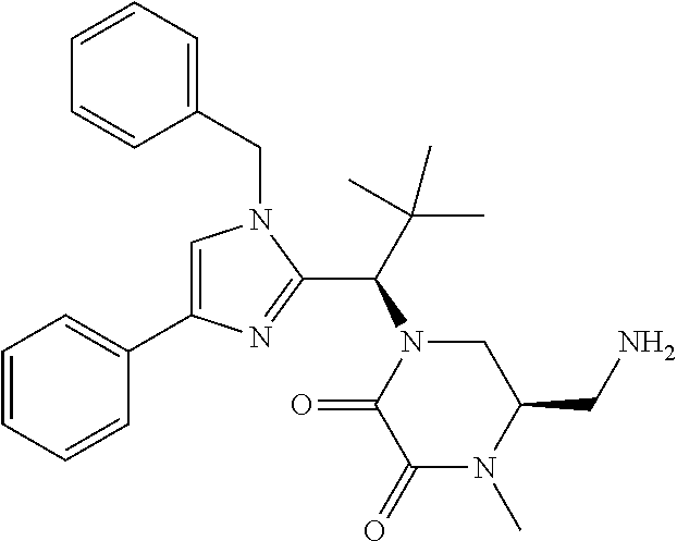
C1=CC=CC(C2=CN(CC3=CC=CC=C3)C(C(N3CC(CN)N(C)C(=O)C3=O)C(C)(C)C)=N2)=C1
